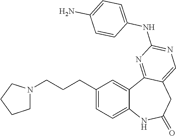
C12=CC=C(CCCN3CCCC3)C=C1C1=NC(NC3=CC=C(N)C=C3)=NC=C1CC(=O)N2
